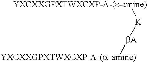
[YXCXXGPXTWXCXP-L-(e-amine)][K][bA][YXCXXGPXTWXCXP-L-(a-amine)]
